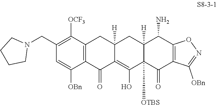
C1(CN2CCCC2)=C([OCF3])C2=C(C([OBn])=C1)C(=O)C1=C(O)C3([OTBS])C([H])(CC1([H])C2)C(N)C1=C(C3=O)C([OBn])=NO1
